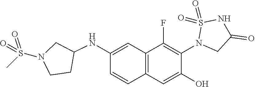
C12=C(C=C(O)C(N3CC(=O)NS3(=O)=O)=C1F)C=CC(NC1CN(S(C)(=O)=O)CC1)=C2
